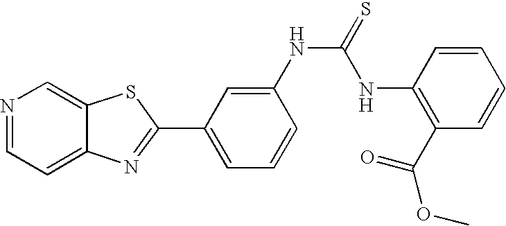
C12=CC=NC=C1SC(C1=CC=CC(NC(NC3=C(C(OC)=O)C=CC=C3)=S)=C1)=N2
